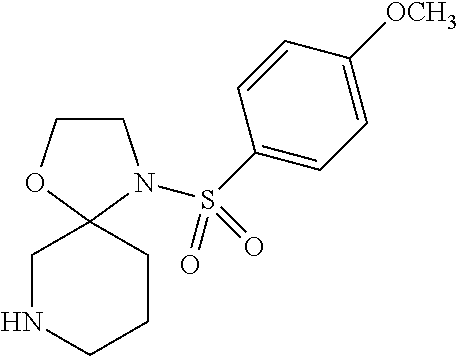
C1COC2(N1S(C1=CC=C([OCH3])C=C1)(=O)=O)CNCCC2
